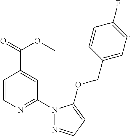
C1=CN=C(N2N=CC=C2OCC2=CC=C(F)C=C2)C=C1C(=O)OC
